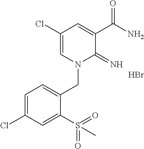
C1(Cl)=CN(CC2=CC=C(Cl)C=C2S(=O)(=O)C)C(=N)C(C(N)=O)=C1.Br
